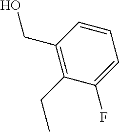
C1=CC(CO)=C(CC)C(F)=C1
